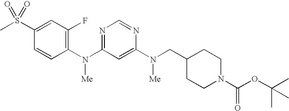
C1(S(C)(=O)=O)=CC(F)=C(N(C2=NC=NC(N([Me])CC3CCN(C(OC(C)(C)C)=O)CC3)=C2)[Me])C=C1
